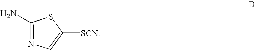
C1(N)=NC=C([SCN])S1
